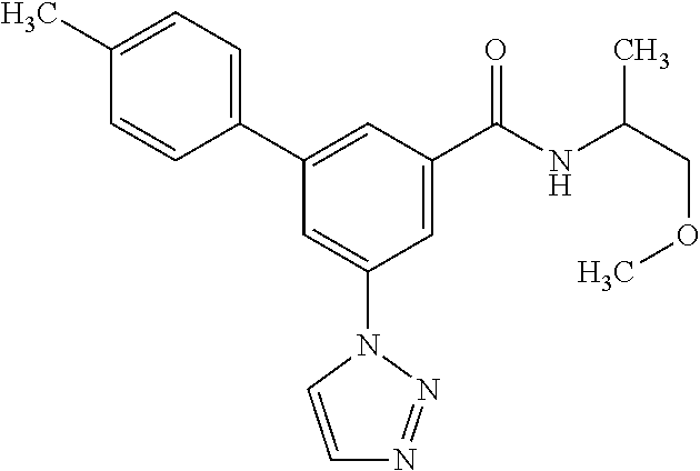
C1(C2=CC(C(NC(COC)C)=O)=CC(N3N=NC=C3)=C2)=CC=C(C)C=C1
